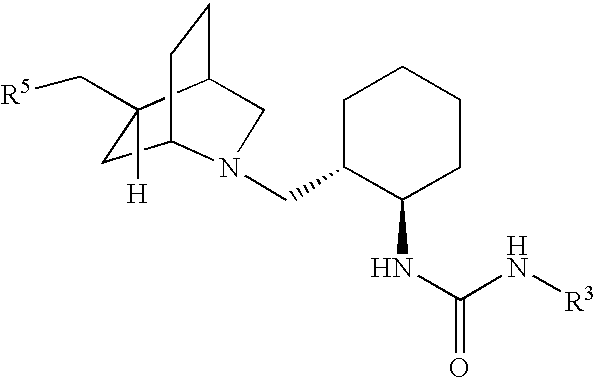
C1C([H])(C[R5])C2CCC1N(CC1C(NC(=O)N[R3])CCCC1)C2
